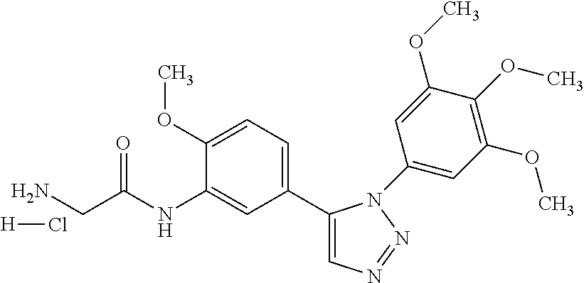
C1(C2=CC=C(OC)C(NC(CN)=O)=C2)=CN=NN1C1=CC(OC)=C(OC)C(OC)=C1.[H]Cl
